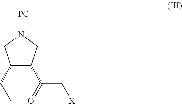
C1(CC)C(C(=O)C[X])CN([PG])C1
